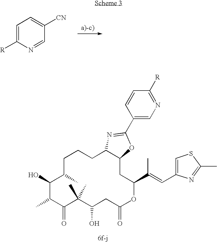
C1CCC2C(CC(C(=CC3=CSC(C)=N3)C)OC(=O)CC(O)C(C)(C)C(=O)C(C)C(O)C1C)OC(C1=CN=C([R])C=C1)=N2.C1=C([R])N=CC([CN])=C1
